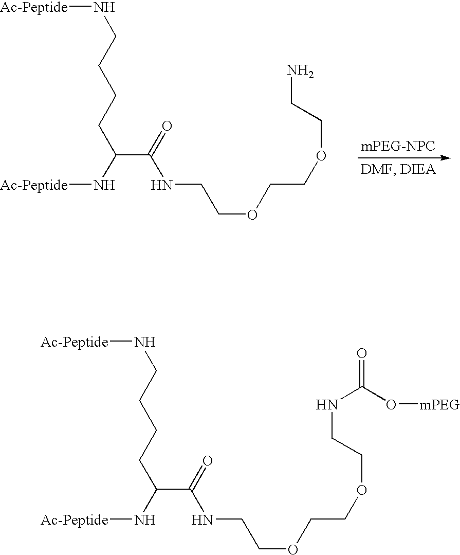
C(C(=O)NCCOCCOCCNC(O[mPEG])=O)(CCCCN[Ac-Peptide])N[Ac-Peptide].C(C(=O)NCCOCCOCCN)(CCCCN[Ac-Peptide])N[Ac-Peptide]
